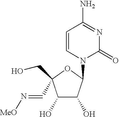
C1(O)C(O)C(N2C(=O)N=C(N)C=C2)OC1(CO)C=N[MeO]
